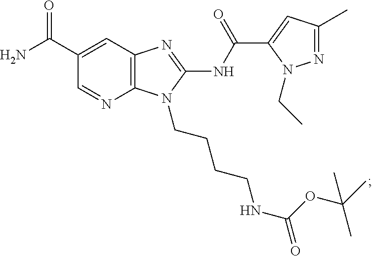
C12=C(C=C(C(N)=O)C=N1)N=C(NC(C1=CC(C)=NN1CC)=O)N2CCCCNC(=O)OC(C)(C)C
